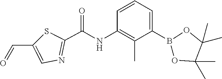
C1=CC(NC(=O)C2=NC=C(C=O)S2)=C(C)C(B2OC(C)(C)C(C)(C)O2)=C1
